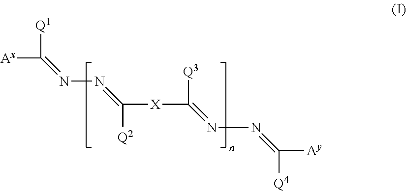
[Ax]C([Q1])=NN=C([Q2])[X]C([Q3])=NN=C([Q4])[Ay]
